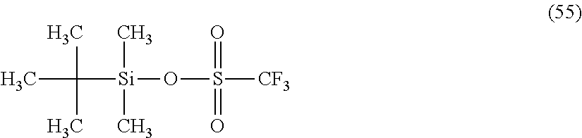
CC(C)(C)[Si](OS([CF3])(=O)=O)(C)C
